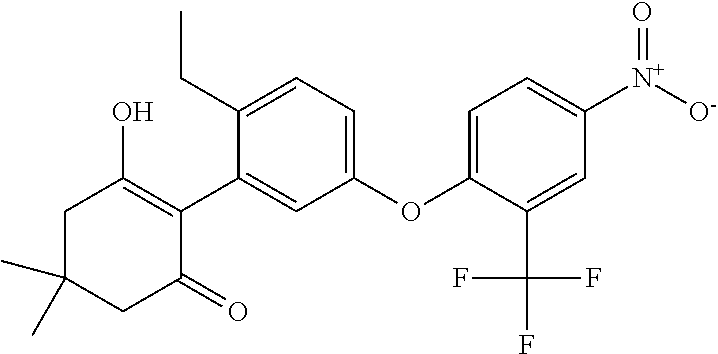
C1C(C)(C)CC(=O)C(C2=CC(OC3=CC=C([N+]([O-])=O)C=C3C(F)(F)F)=CC=C2CC)=C1O
